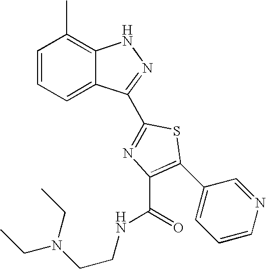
C1=CC=C2C(=C1C)NN=C2C1=NC(C(NCCN(CC)CC)=O)=C(C2=CC=CN=C2)S1
